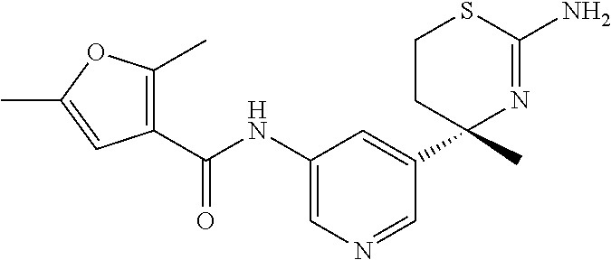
C1(C(NC2=CN=CC(C3(C)N=C(N)SCC3)=C2)=O)=C(C)OC(C)=C1
